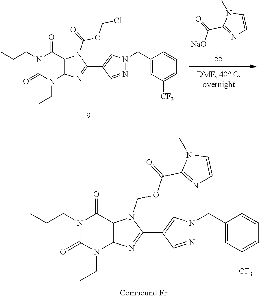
[NaO]C(=O)C1=NC=CN1C.N1(CC)C(=O)N(CCC)C(=O)C2=C1N=C(C1=CN(CC3=CC([CF3])=CC=C3)N=C1)N2C(=O)OCCl.N1(CC)C(=O)N(CCC)C(=O)C2=C1N=C(C1=CN(CC3=CC([CF3])=CC=C3)N=C1)N2COC(C1=NC=CN1C)=O
